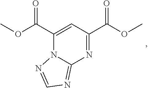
COC(C1=CC(C(OC)=O)=NC2=NC=NN12)=O
